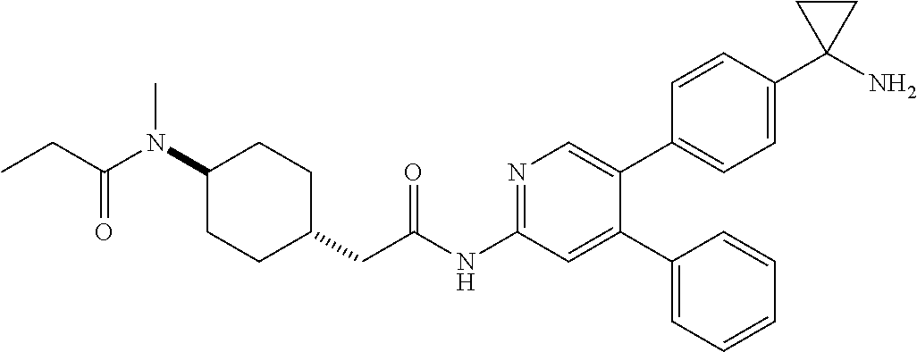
C1(N(C(CC)=O)C)CCC(CC(NC2=NC=C(C3=CC=C(C4(N)CC4)C=C3)C(C3=CC=CC=C3)=C2)=O)CC1
